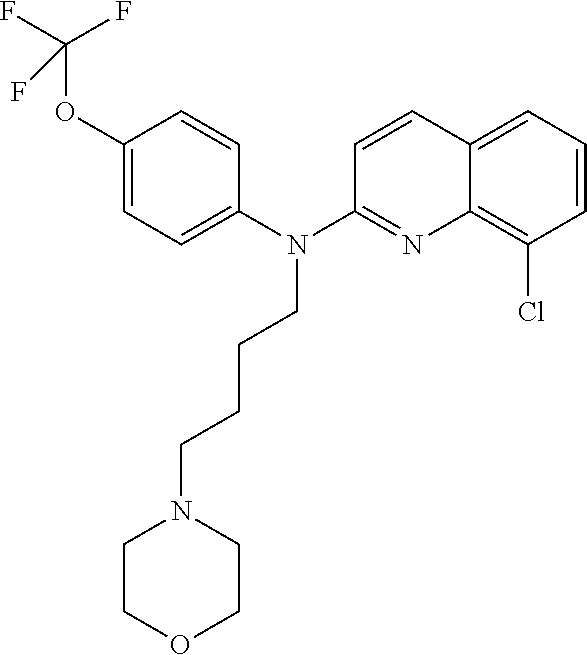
C1(OC(F)(F)F)=CC=C(N(C2=NC3=C(Cl)C=CC=C3C=C2)CCCCN2CCOCC2)C=C1
